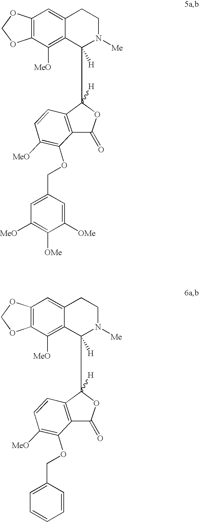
C1(=O)OC(C2([H])C3=C([MeO])C4=C(OCO4)C=C3CCN2[Me])([H])C2=C1C(OCC1=CC([MeO])=C([OMe])C([OMe])=C1)=C([MeO])C=C2.C1(=O)OC(C2([H])C3=C([MeO])C4=C(OCO4)C=C3CCN2[Me])([H])C2=C1C(OCC1=CC=CC=C1)=C([MeO])C=C2
